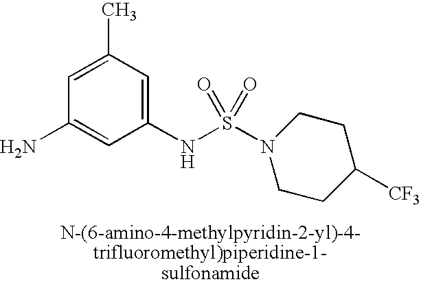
C1=C(C)C=C(NS(N2CCC([CF3])CC2)(=O)=O)C=C1N
